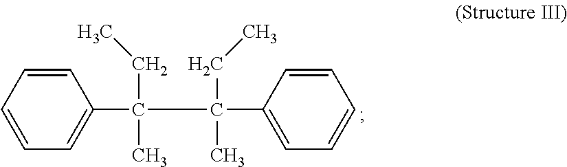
C1=CC=CC=C1C(C(C1=CC=CC=C1)(CC)C)(CC)C
